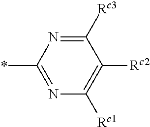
C1([Rc3])=NC(*)=NC([Rc1])=C1[Rc2]
